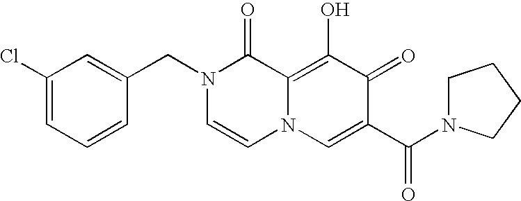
C1=C(CN2C=CN3C(=C(O)C(=O)C(C(N4CCCC4)=O)=C3)C2=O)C=CC=C1Cl
